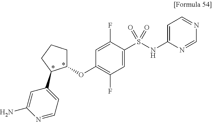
C1(OC2=C(F)C=C(S(NC3=CC=NC=N3)(=O)=O)C(F)=C2)CCCC1C1=CC=NC(N)=C1
